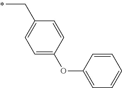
C(C)C1=CC=C(OC2=CC=CC=C2)C=C1
